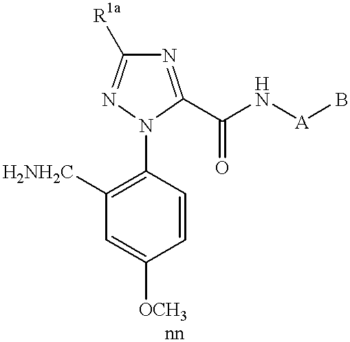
C1([H2NH2C])=C(N2C(C(N[A]B)=O)=NC([R1a])=N2)C=CC([OCH3])=C1
